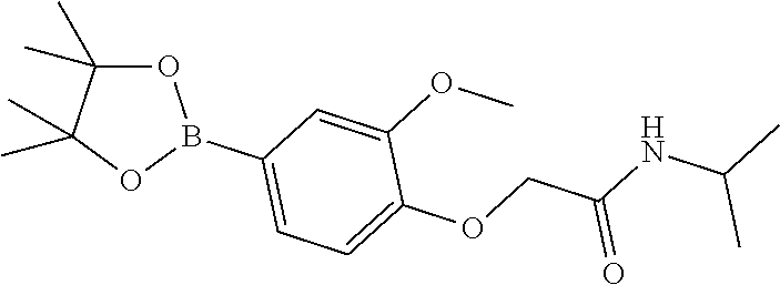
O1C(C)(C)C(C)(C)OB1C1=CC=C(OCC(NC(C)C)=O)C(OC)=C1
